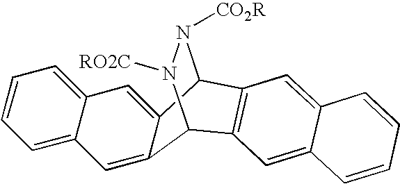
C12=CC3=CC=CC=C3C=C1C1N([CO2R])N([RO2C])C2C2=C1C=C1C(=C2)C=CC=C1
